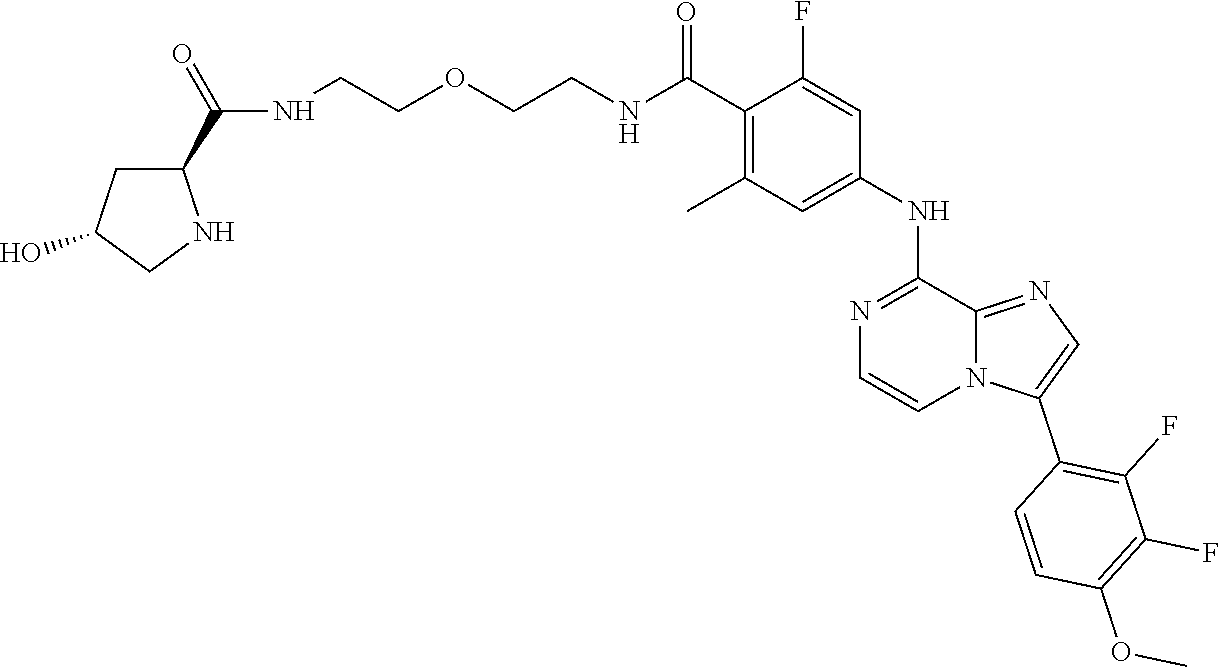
C1(C(NCCOCCNC(=O)C2CC(O)CN2)=O)=C(C)C=C(NC2=NC=CN3C2=NC=C3C2=C(F)C(F)=C(OC)C=C2)C=C1F
